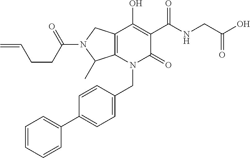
C12=C(N(CC3=CC=C(C4=CC=CC=C4)C=C3)C(=O)C(C(NCC(O)=O)=O)=C1O)C(C)N(C(CCC=C)=O)C2
